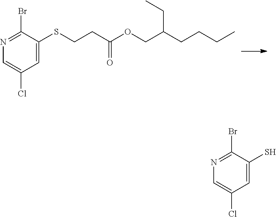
C1=C(SCCC(OCC(CCCC)CC)=O)C(Br)=NC=C1Cl.C1=C(S)C(Br)=NC=C1Cl
